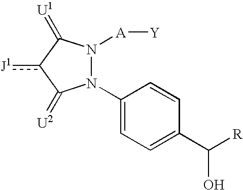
N1(C2=CC=C(C([R])O)C=C2)N([A][Y])C(=[U1])c([J1])C1=[U2]
